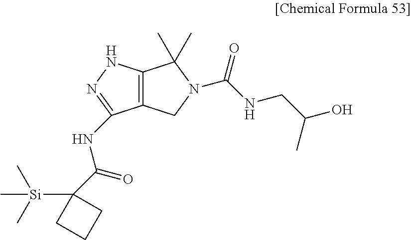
C12=C(NN=C1NC(=O)C1([Si](C)(C)C)CCC1)C(C)(C)N(C(=O)NCC(O)C)C2
